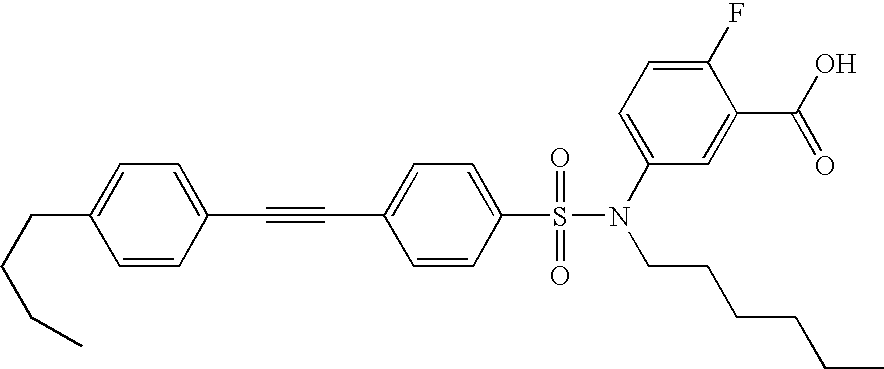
C(CCC)C1=CC=C(C#CC2=CC=C(S(N(C3=CC=C(F)C(C(O)=O)=C3)CCCCCC)(=O)=O)C=C2)C=C1
